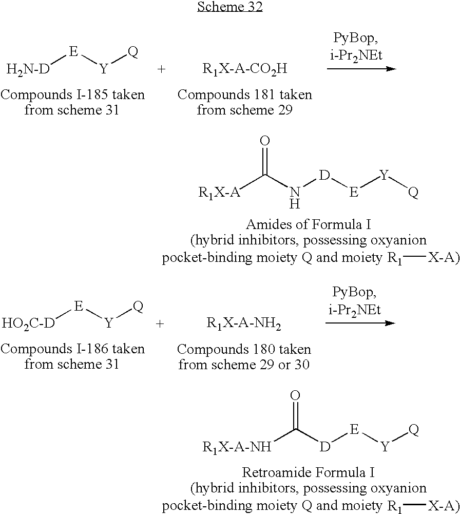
[H2N-D][E][Y][Q].[R1][X-A)].[R1X-A]C(N[D][E][Y][Q])=O.[HO2C-D][E][Y][Q].[R1][X-A)].[R1X-A-NH]C([D][E][Y][Q])=O
